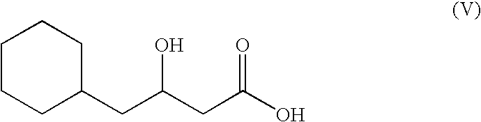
C1(CC(CC(O)=O)O)CCCCC1
